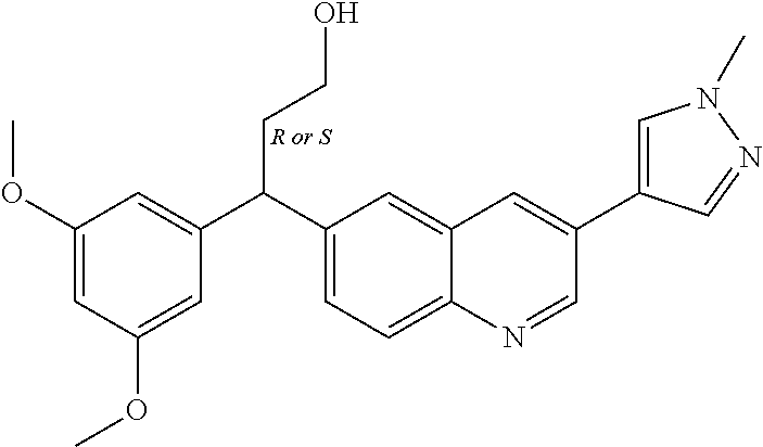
C1=C2C(=CC(C(CCO)C3=CC(OC)=CC(OC)=C3)=C1)C=C(C1=CN(C)N=C1)C=N2
